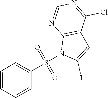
C1=CC=CC(S(N2C(I)=CC3=C2N=CN=C3Cl)(=O)=O)=C1
